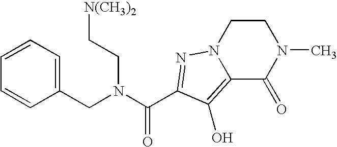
C1(CN(C(=O)C2=NN3CCN(C)C(=O)C3=C2O)CC[N(CH3)2])=CC=CC=C1
